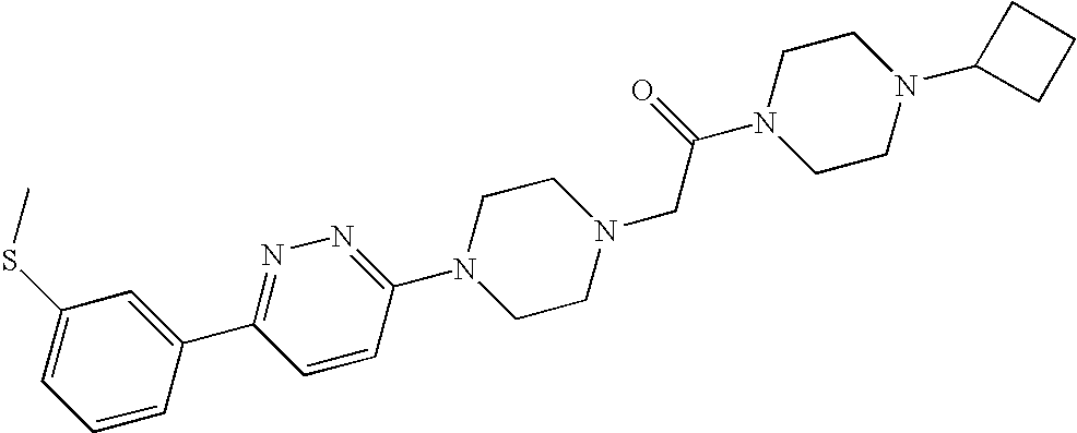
C1=C(SC)C=C(C2=NN=C(N3CCN(CC(N4CCN(C5CCC5)CC4)=O)CC3)C=C2)C=C1
